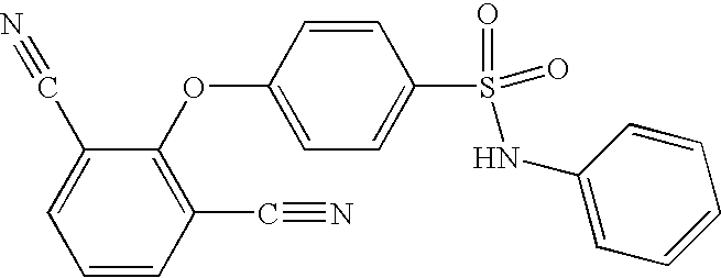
C1=C(C#N)C(OC2=CC=C(S(NC3=CC=CC=C3)(=O)=O)C=C2)=C(C#N)C=C1
